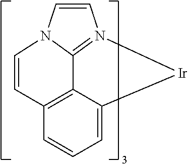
C12=C3C=CC=C1[Ir]N1=C2N(C=C1)C=C3
